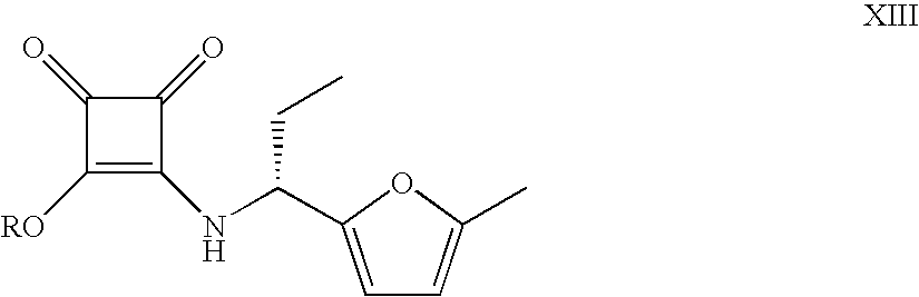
C1([RO])=C(NC(CC)C2=CC=C(C)O2)C(=O)C1=O
